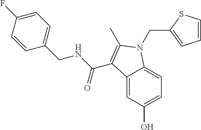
C12=CC(O)=CC=C1N(CC1=CC=CS1)C(C)=C2C(NCC1=CC=C(F)C=C1)=O
